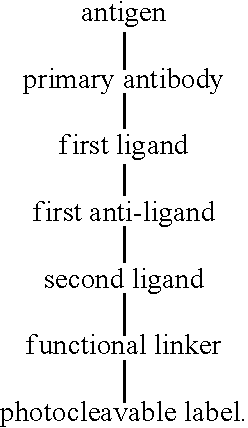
[antigen][primary antibody][first ligand][first anti-ligand][second ligand][functional linker][photocleavable label]
